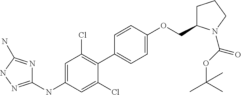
C1(NC2=CC(Cl)=C(C3=CC=C(OCC4CCCN4C(=O)OC(C)(C)C)C=C3)C(Cl)=C2)=NNC(N)=N1
